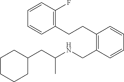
C1(CC(NCC2=C(CCC3=C(F)C=CC=C3)C=CC=C2)C)CCCCC1
